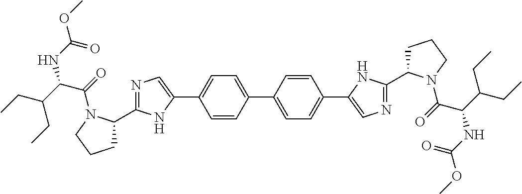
C1(C2=CC=C(C3=CC=C(C4=CN=C(C5CCCN5C(=O)C(C(CC)CC)NC(OC)=O)N4)C=C3)C=C2)=CN=C(C2CCCN2C(=O)C(C(CC)CC)NC(OC)=O)N1
